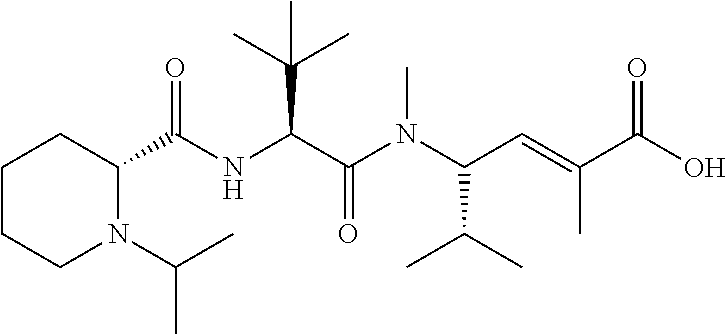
C1CCN(C(C)C)C(C(NC(C(N(C(C=C(C(O)=O)C)C(C)C)C)=O)C(C)(C)C)=O)C1
